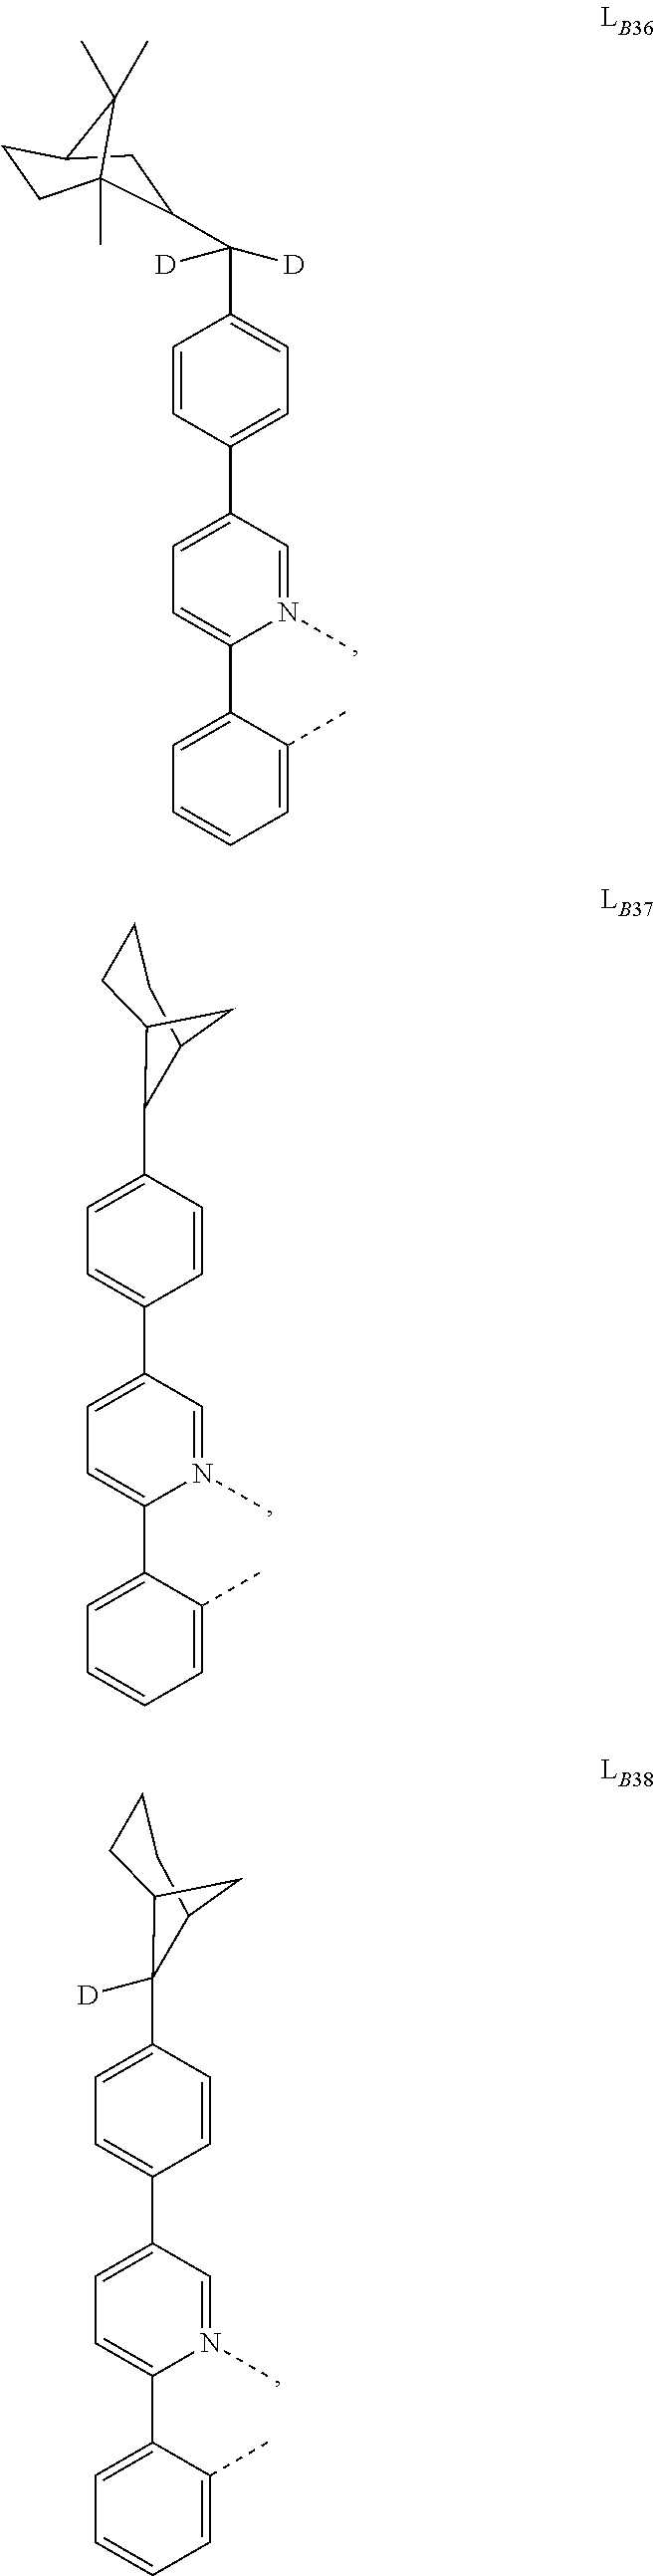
C1=CC(C2=CC=C(C3=CC=CC=C3C)N(C)=C2)=CC=C1C(C1CC2CCC1(C)C2(C)C)([D])[D].C1=C(C2C3CCCC2C3)C=CC(C2=CC=C(C3=CC=CC=C3C)N(C)=C2)=C1.C1=C(C2([D])C3CCCC2C3)C=CC(C2=CC=C(C3=CC=CC=C3C)N(C)=C2)=C1
